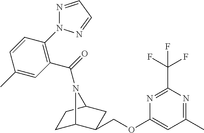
C1C2C(COC3=CC(C)=NC(C(F)(F)F)=N3)CC(C1)N2C(=O)C1=C(N2N=CC=N2)C=CC(C)=C1
